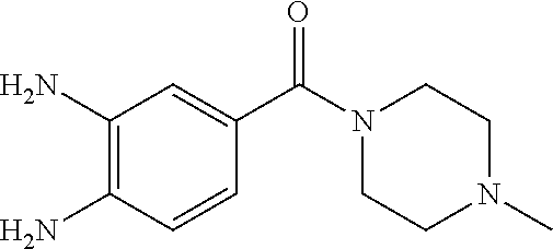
C(C1=CC(N)=C(N)C=C1)(N1CCN(C)CC1)=O
